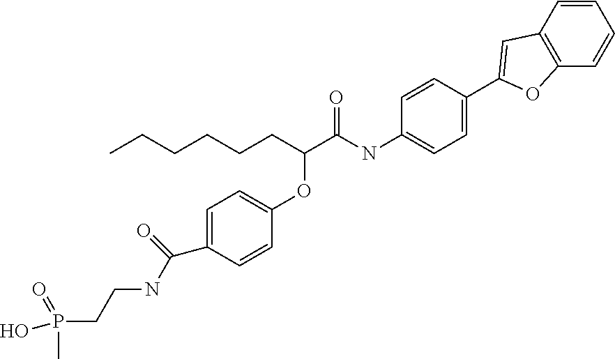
CCCCCCC(OC1=CC=C(C(NCCP(C)(O)=O)=O)C=C1)C(NC1=CC=C(C2=CC3=C(C=CC=C3)O2)C=C1)=O
